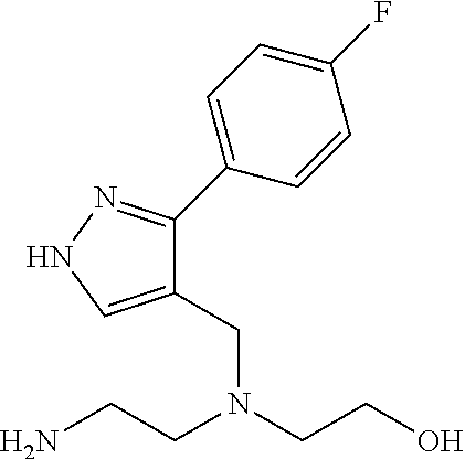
NCCN(CCO)CC1=CNN=C1C1=CC=C(F)C=C1
